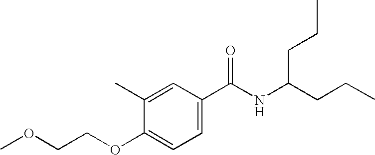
C1(C)=CC(C(NC(CCC)CCC)=O)=CC=C1OCCOC
